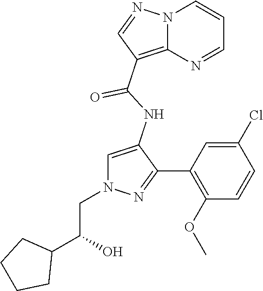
N12C(=C(C(NC3=CN(CC(C4CCCC4)O)N=C3C3=C(OC)C=CC(Cl)=C3)=O)C=N1)N=CC=C2
